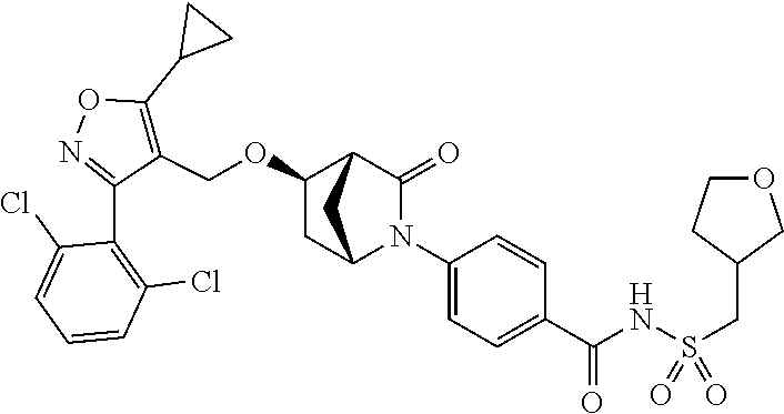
C1(OCC2=C(C3CC3)ON=C2C2=C(Cl)C=CC=C2Cl)CC2N(C3=CC=C(C(NS(CC4COCC4)(=O)=O)=O)C=C3)C(=O)C1C2
